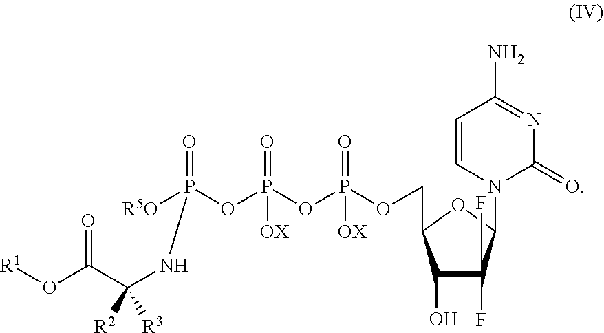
[R1]OC(C(NP(=O)(OP(OP(OCC1C(O)C(F)(F)C(N2C=CC(N)=NC2=O)O1)(=O)[OX])(=O)[OX])[R5O])([R2])[R3])=O
